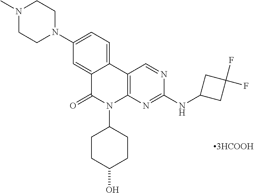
C1=C2C(=CC(N3CCN(C)CC3)=C1)C(=O)N(C1CCC(O)CC1)C1=C2C=NC(NC2CC(F)(F)C2)=N1
